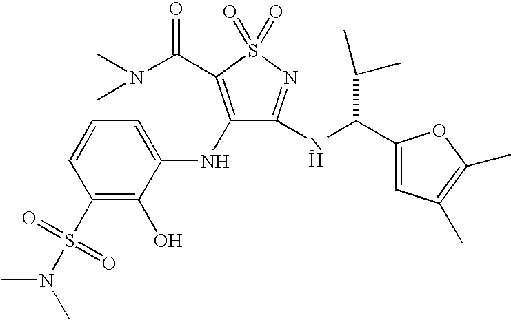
C1(S(N(C)C)(=O)=O)=C(O)C(NC2=C(C(N(C)C)=O)S(=O)(=O)N=C2NC(C2=CC(C)=C(C)O2)C(C)C)=CC=C1
